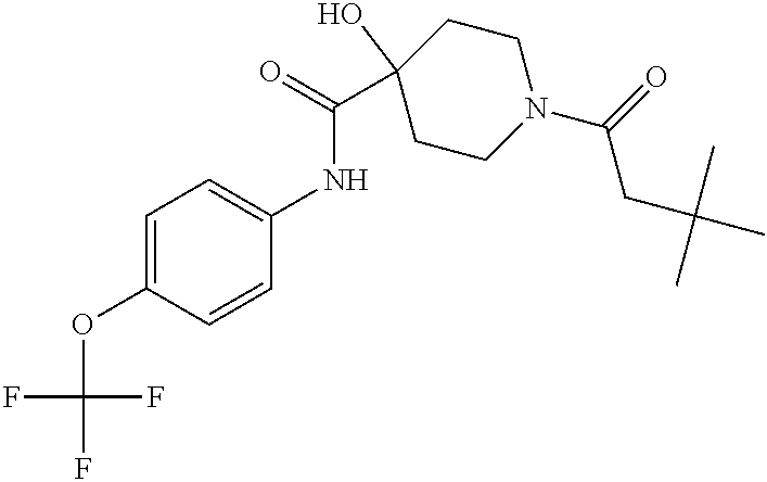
C1=C(OC(F)(F)F)C=CC(NC(C2(O)CCN(C(=O)CC(C)(C)C)CC2)=O)=C1
